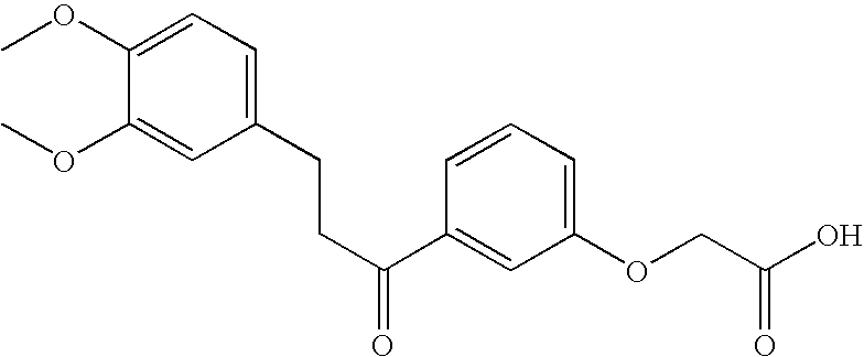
C1(OC)=CC=C(CCC(C2=CC(OCC(O)=O)=CC=C2)=O)C=C1OC
